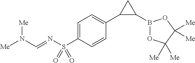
C1(C2=CC=C(S(N=CN([Me])[Me])(=O)=O)C=C2)C(B2OC([Me])([Me])C([Me])([Me])O2)C1
